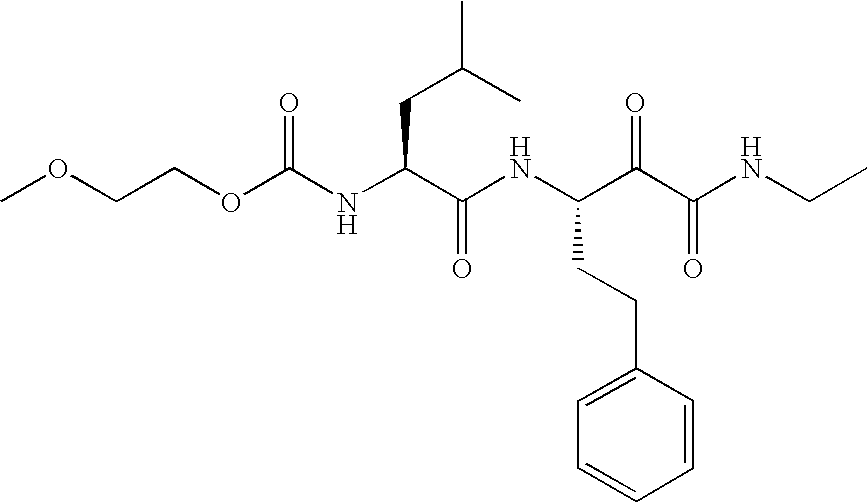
COCCOC(NC(C(NC(C(C(NCC)=O)=O)CCC1=CC=CC=C1)=O)CC(C)C)=O
